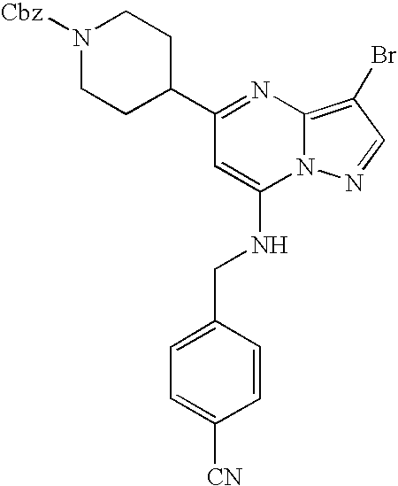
C1(C2CCN([Cbz])CC2)=NC2=C(Br)C=NN2C(NCC2=CC=C([CN])C=C2)=C1
